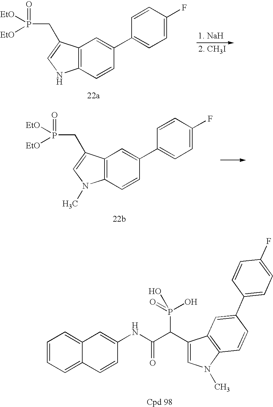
C1=CC=C2C(=C1)C=C(NC(C(C1=CN(C)C3=C1C=C(C1=CC=C(F)C=C1)C=C3)P(O)(=O)O)=O)C=C2.C12=C(C=CC(C3=CC=C(F)C=C3)=C1)NC=C2CP(=O)([EtO])[EtO].C12=C(C=CC(C3=CC=C(F)C=C3)=C1)N(C)C=C2CP(=O)([EtO])[EtO]
